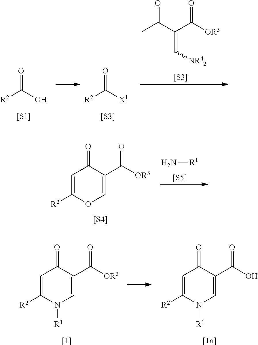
[R2]C(O)=O.[[S1]].[R2]C([X1])=O.[[S3]].CC(C(C([OR3])=O)=C[NR42])=O.[[S3]].C1=C([R2])OC=C(C(=O)[OR3])C1=O.[[S4]].N[R1].[[S5]].C1=C([R2])N([R1])C=C(C(=O)[OR3])C1=O.[[1]].C1=C([R2])N([R1])C=C(C(=O)O)C1=O.[[1a]]
